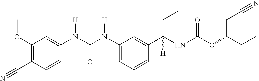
C(C1=C(OC)C=C(N(C(N(C2=CC=CC(C(NC(OC(CC)CC#N)=O)(CC)[H])=C2)[H])=O)[H])C=C1)#N
